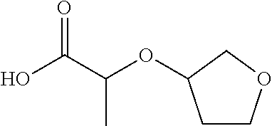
C1COCC1OC(C(O)=O)C
